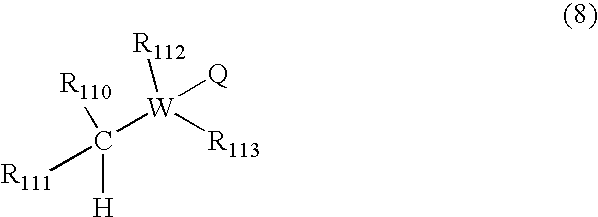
C([H])([W]([R112])([Q])[R113])([R111])[R110]
